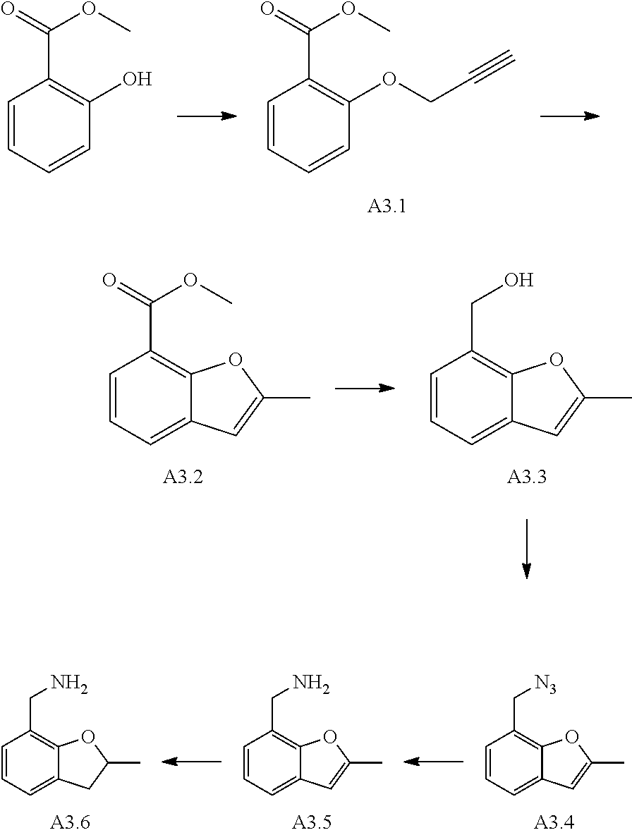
C1=CC=CC(OCC#C)=C1C(=O)OC.C1=CC=CC(O)=C1C(=O)OC.C1=CC=C2C(=C1CO)OC(C)=C2.C1=CC=C2C(=C1C(=O)OC)OC(C)=C2.C1=CC=C2C(=C1CN)OC(C)C2.C1=CC=C2C(=C1C[N3])OC(C)=C2.C1=CC=C2C(=C1CN)OC(C)=C2
